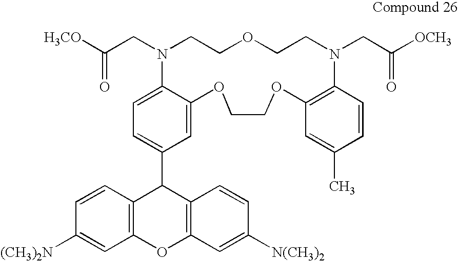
C(CN1CCOCCN(CC([OCH3])=O)C2=C(C=C(C)C=C2)OCCOC2=CC(C3C4=C(OC5=C3C=CC([N(CH3)2])=C5)C=C([(CH3)2N])C=C4)=CC=C12)([H3CO])=O
